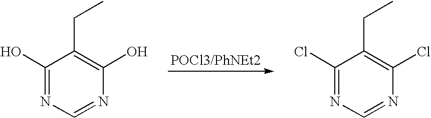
C1(O)=NC=NC(O)=C1CC.C1(Cl)=NC=NC(Cl)=C1CC
